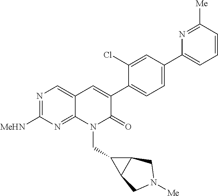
N1=C([MeHN])N=C2C(=C1)C=C(C1=CC=C(C3=CC=CC([Me])=N3)C=C1Cl)C(=O)N2CC1C2C1CN([Me])C2
